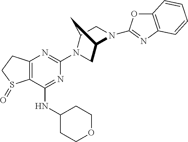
C12=C(C(NC3CCOCC3)=NC(N3C4CN(C5=NC6=C(O5)C=CC=C6)C(C3)C4)=N1)S(=O)CC2
